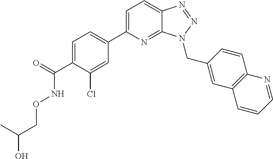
C1=C(C(=O)NOCC(O)C)C(Cl)=CC(C2=CC=C3C(=N2)N(CC2=CC4=C(C=C2)N=CC=C4)N=N3)=C1
